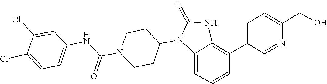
O=C1NC2=C(C3=CC=C(CO)N=C3)C=CC=C2N1C1CCN(C(NC2=CC=C(Cl)C(Cl)=C2)=O)CC1
